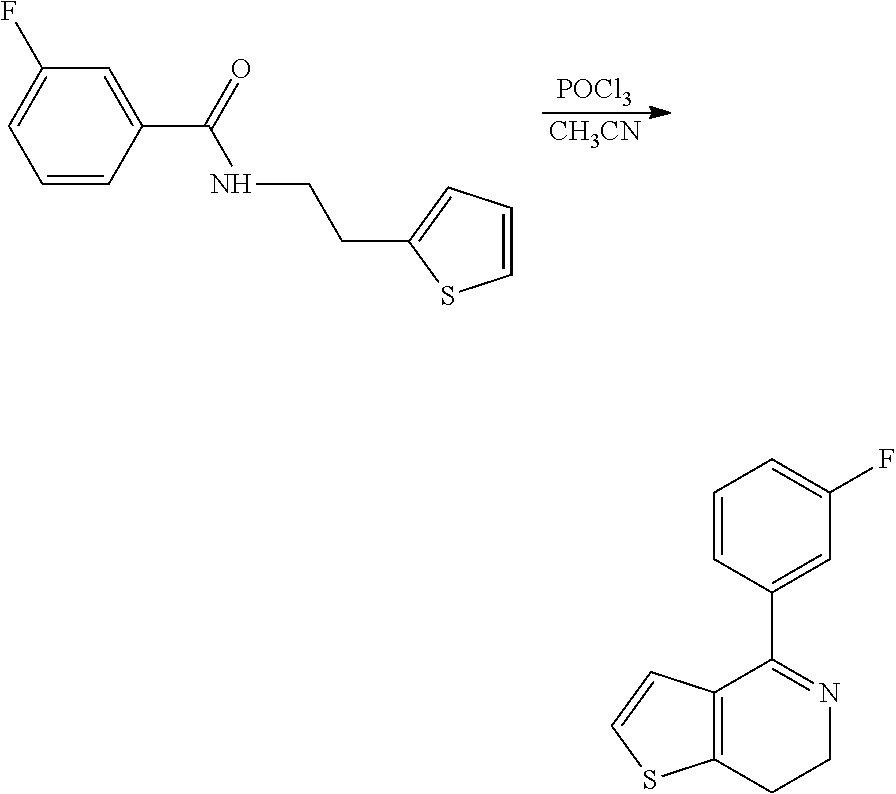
[POCl3].[CH3CN].C1=C(CCNC(C2=CC(F)=CC=C2)=O)SC=C1.C1=CC(C2=NCCC3=C2C=CS3)=CC(F)=C1
